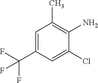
C1=C(C(F)(F)F)C=C(Cl)C(N)=C1C
